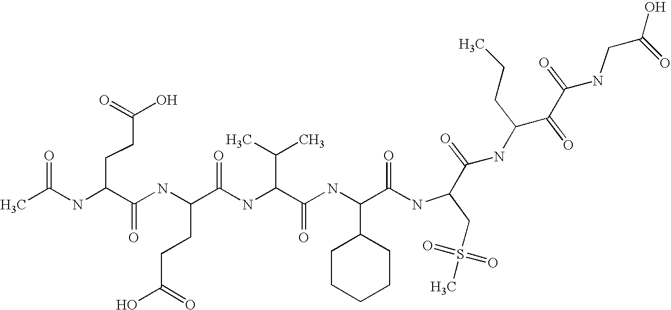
CC(NC(C(NC(C(NC(C(C)C)C(=O)NC(C1CCCCC1)C(=O)NC(CS(C)(=O)=O)C(NC(C(C(NCC(O)=O)=O)=O)CCC)=O)=O)CCC(=O)O)=O)CCC(O)=O)=O
